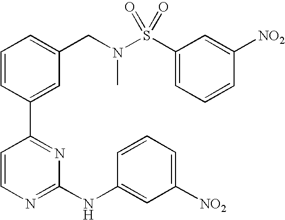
C1=CC(C2=NC(NC3=CC([NO2])=CC=C3)=NC=C2)=CC(CN(C)S(C2=CC=CC([NO2])=C2)(=O)=O)=C1
